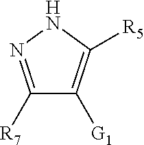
C1([R7])=NNC([R5])=C1[G1]
